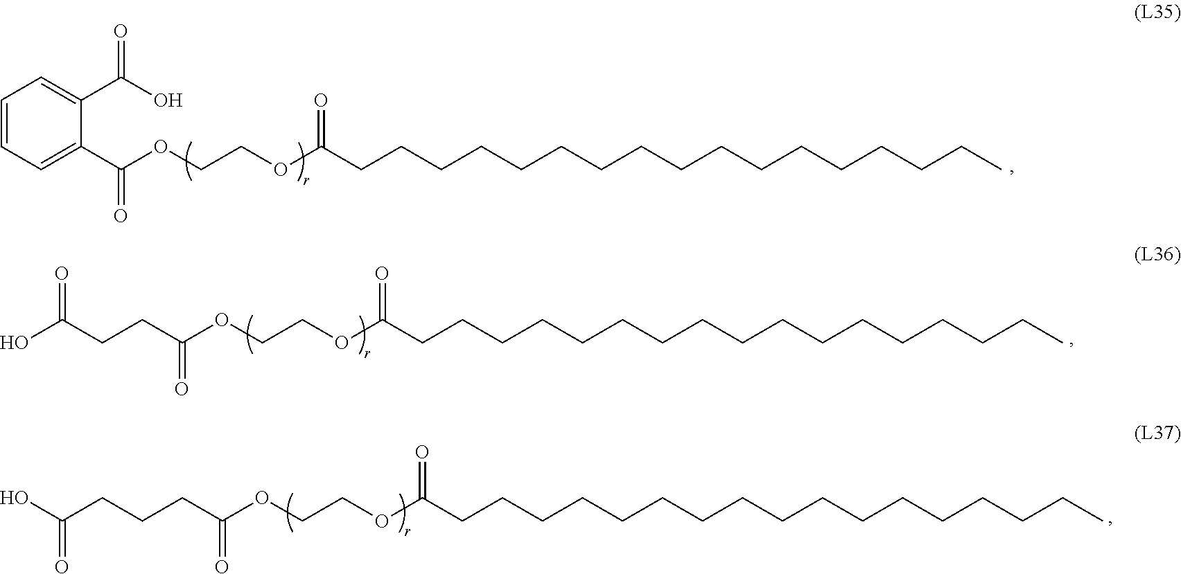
C(OCCOC(CCCCCCCCCCCCCCCCC)=O)(C1=CC=CC=C1C(O)=O)=O.C(OCCOC(CCCCCCCCCCCCCCCCC)=O)(CCC(O)=O)=O.C(OCCOC(CCCCCCCCCCCCCCCCC)=O)(CCCC(O)=O)=O
